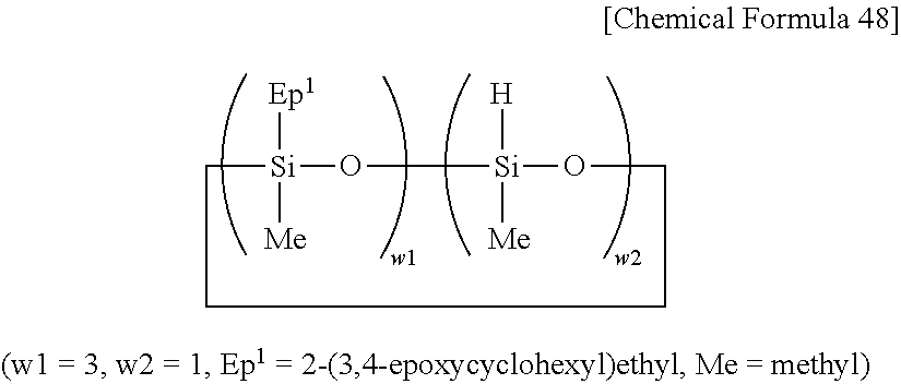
[Ep1][Si]1([Me])O[Si]([H])([Me])OCCCC1
